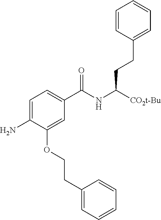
C1=CC(CCC(NC(C2=CC=C(N)C(OCCC3=CC=CC=C3)=C2)=O)[CO2t-Bu])=CC=C1
